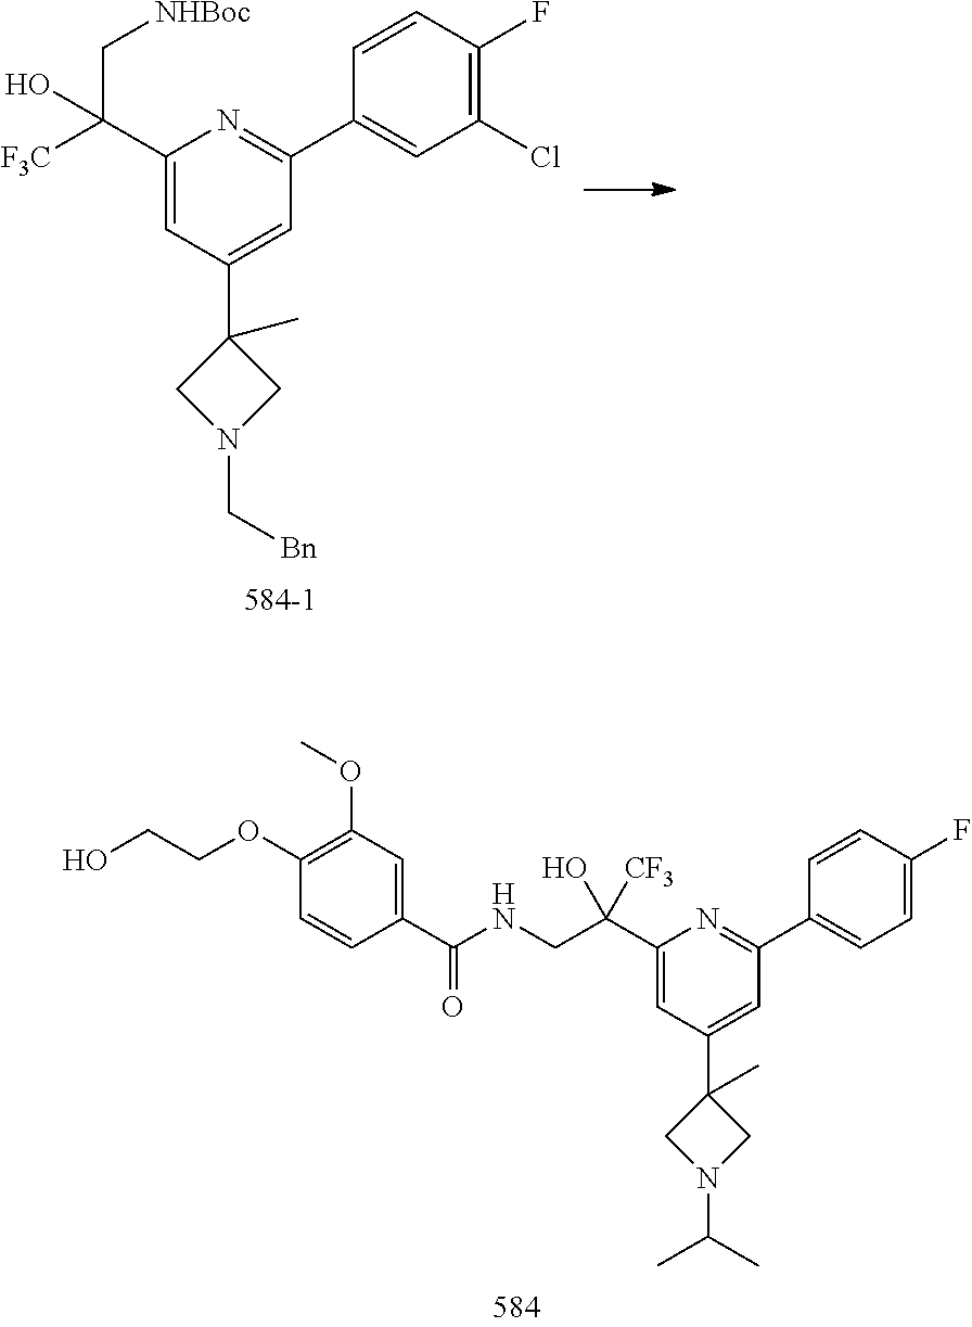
C1(C(CNC(C2=CC(OC)=C(OCCO)C=C2)=O)(O)[CF3])=CC(C2(C)CN(C(C)C)C2)=CC(C2=CC=C(F)C=C2)=N1.C1(C(C[NHBoc])([F3C])O)=CC(C2(C)CN(C[Bn])C2)=CC(C2=CC(Cl)=C(F)C=C2)=N1
